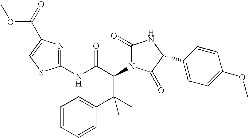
C1(NC(C(N2C(=O)NC(C3=CC=C(OC)C=C3)C2=O)C(C)(C2=CC=CC=C2)C)=O)=NC(C(=O)OC)=CS1
